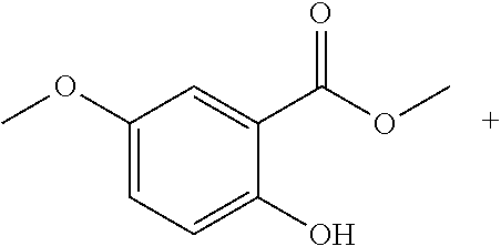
C1(OC)=CC=C(O)C(C(OC)=O)=C1
